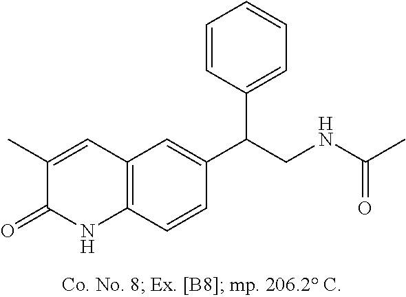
C1(C)=CC2=C(NC1=O)C=CC(C(CNC(C)=O)C1=CC=CC=C1)=C2
